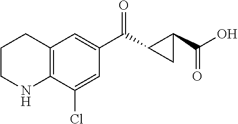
C12=C(C(Cl)=CC(C(C3C(C(=O)O)C3)=O)=C1)NCCC2
